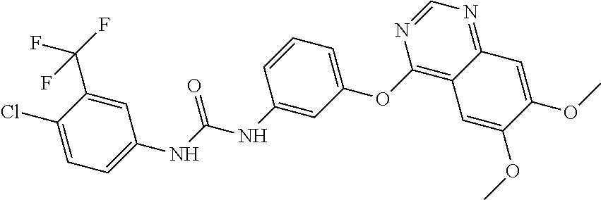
C1=C(C(F)(F)F)C(Cl)=CC=C1NC(NC1=CC(OC2=C3C(=NC=N2)C=C(OC)C(OC)=C3)=CC=C1)=O
